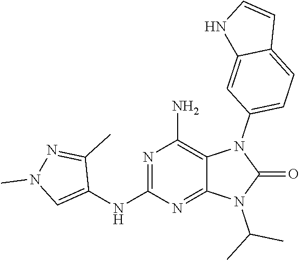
C1(NC2=NC(N)=C3C(=N2)N(C(C)C)C(=O)N3C2=CC=C3C(=C2)NC=C3)=CN(C)N=C1C
